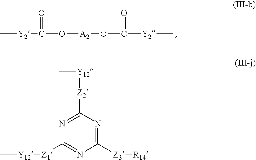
C[Y2]C(=O)O[A2]OC(=O)[Y2]C.C1([Z3][R14])=NC([Z2][Y12]C)=NC([Z1][Y12]C)=N1
